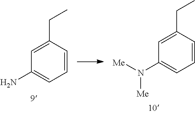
C1=C(CC)C=CC=C1N.C1=C(CC)C=CC=C1N([Me])[Me]
